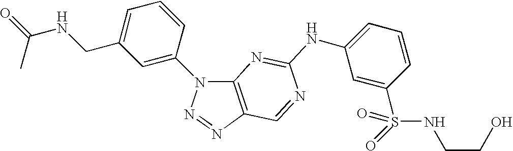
C12=C(N=NN1C1=CC(CNC(=O)C)=CC=C1)C=NC(NC1=CC=CC(S(NCCO)(=O)=O)=C1)=N2
